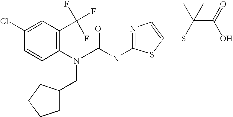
C1(Cl)=CC(C(F)(F)F)=C(N(C(NC2=NC=C(SC(C(O)=O)(C)C)S2)=O)CC2CCCC2)C=C1
